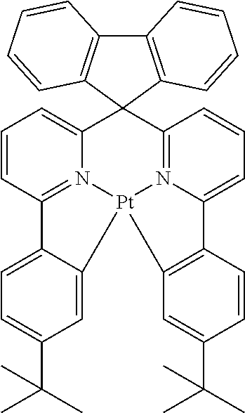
C1=C2C(=CC=C1C(C)(C)C)C1=N3C(=CC=C1)C1(C4=N5C(=CC=C4)C4=C(C=C(C(C)(C)C)C=C4)[Pt]235)C2=C(C3=C1C=CC=C3)C=CC=C2
